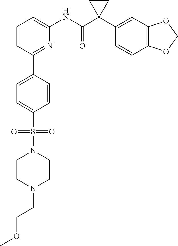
C1=CC=C(NC(C2(C3=CC4=C(C=C3)OCO4)CC2)=O)N=C1C1=CC=C(S(N2CCN(CCOC)CC2)(=O)=O)C=C1
